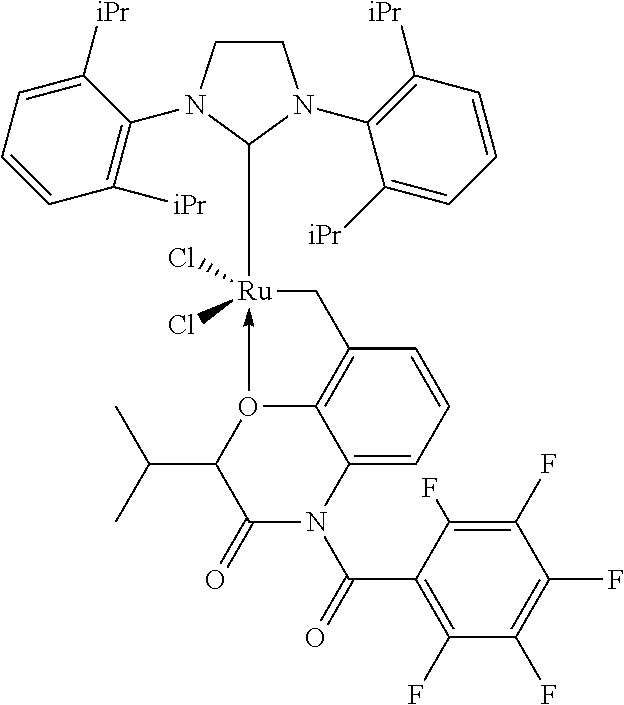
C1CN(C2=C([iPr])C=CC=C2[iPr])C([Ru]2(Cl)(Cl)-O3C4=C(C2)C=CC=C4N(C(=O)C2=C(F)C(F)=C(F)C(F)=C2F)C(=O)C3C(C)C)N1C1=C([iPr])C=CC=C1[iPr]
